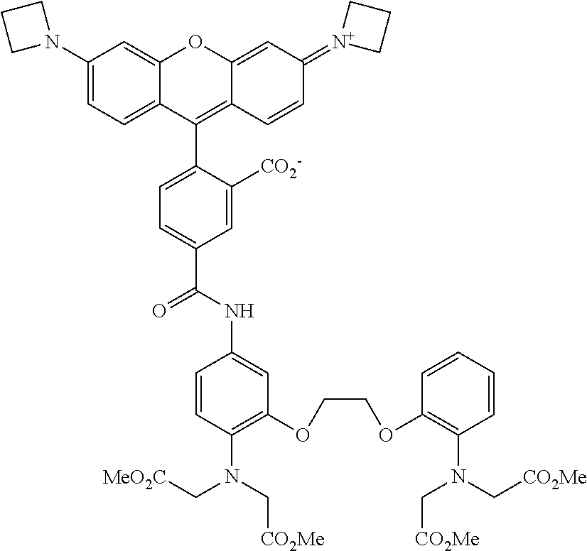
C1(N2CCC2)=CC=C2C(=C1)OC1=CC(=[N+]3CCC3)C=CC1=C2C1=CC=C(C(NC2=CC(OCCOC3=C(N(C[CO2Me])C[CO2Me])C=CC=C3)=C(N(C[CO2Me])C[MeO2C])C=C2)=O)C=C1[CO2-]
